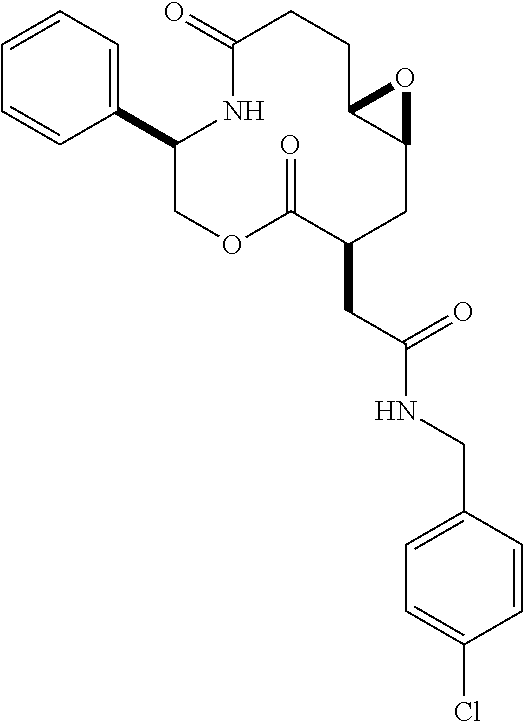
C1(C2=CC=CC=C2)COC(=O)C(CC(NCC2=CC=C(Cl)C=C2)=O)CC2C(CCC(=O)N1)O2
